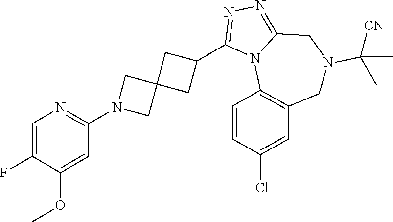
C1=C(F)C(OC)=CC(N2CC3(C2)CC(C2=NN=C4N2C2=C(CN(C([CN])(C)C)C4)C=C(Cl)C=C2)C3)=N1
